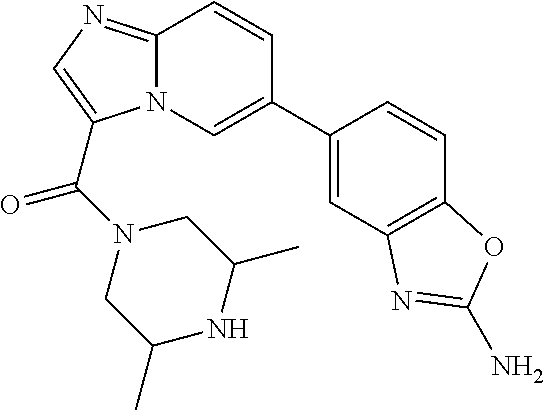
N12C(=NC=C1C(=O)N1CC(C)NC(C)C1)C=CC(C1=CC3=C(C=C1)OC(N)=N3)=C2
